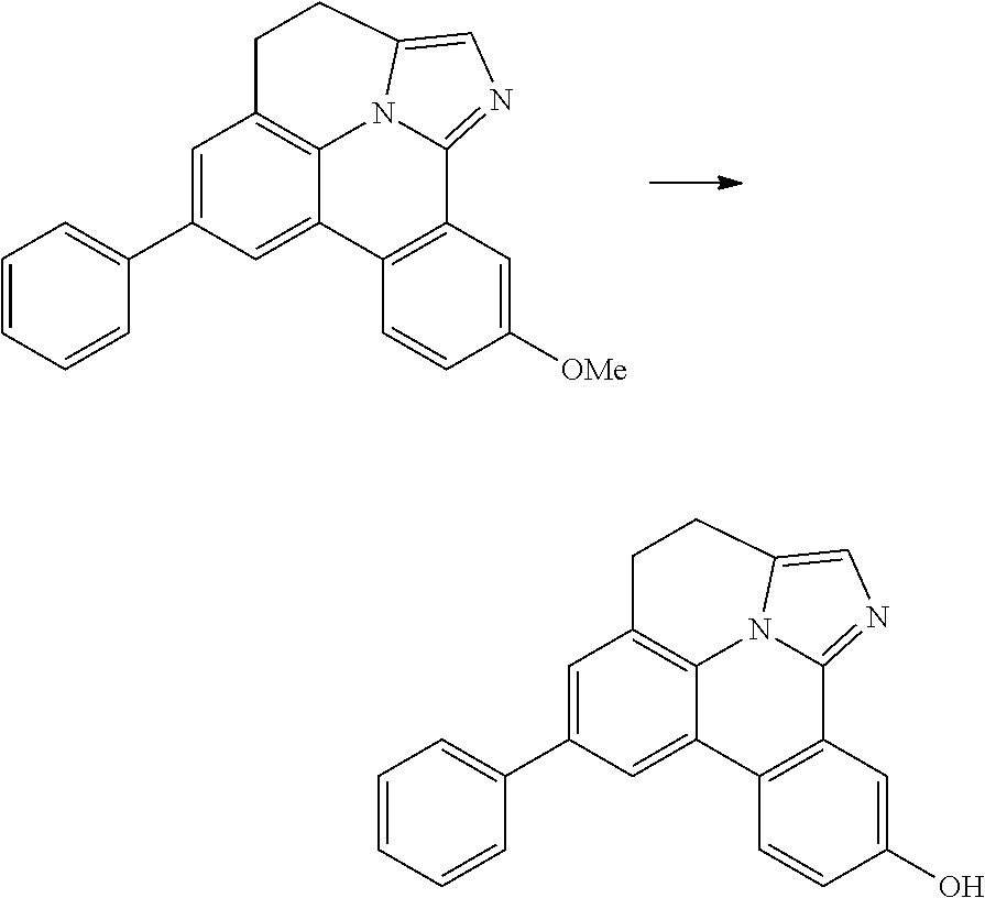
C1=C(C2=CC=CC=C2)C=C2C3=C1CCC1=CN=C(C4=C2C=CC([OMe])=C4)N31.C1=C(C2=CC=CC=C2)C=C2C3=C1CCC1=CN=C(C4=C2C=CC(O)=C4)N31
